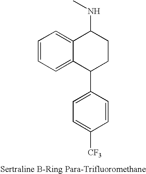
C1=CC=C2C(=C1)C(NC)CCC2C1=CC=C([CF3])C=C1
